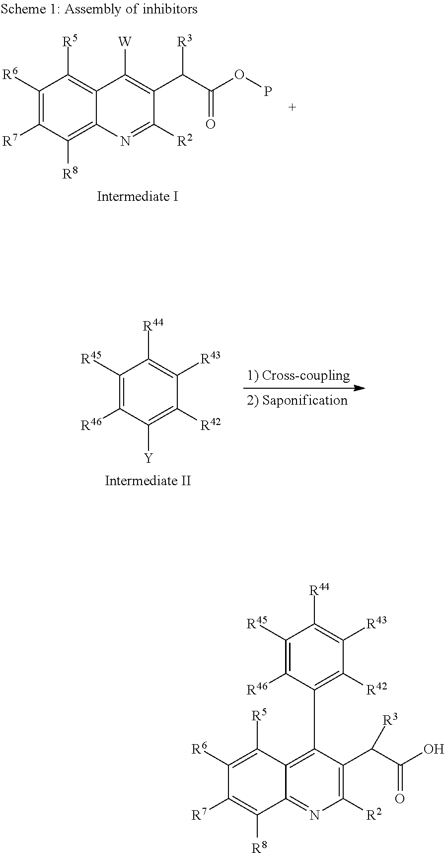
C1([R6])=C([R7])C([R8])=C2C(=C1[R5])C([W])=C(C(C(=O)OP)[R3])C([R2])=N2.C1([R45])=C([R46])C([Y])=C([R42])C([R43])=C1[R44].C1([R6])=C([R5])C2=C(C3=C([R42])C([R43])=C([R44])C([R45])=C3[R46])C(C(C(=O)O)[R3])=C([R2])N=C2C([R8])=C1[R7]
